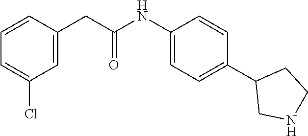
C1=CC(CC(NC2=CC=C(C3CNCC3)C=C2)=O)=CC(Cl)=C1
